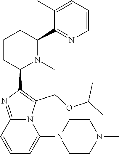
C1CC(C2=C(COC(C)C)N3C(=N2)C=CC=C3N2CCN(C)CC2)N(C)C(C2=NC=CC=C2C)C1
